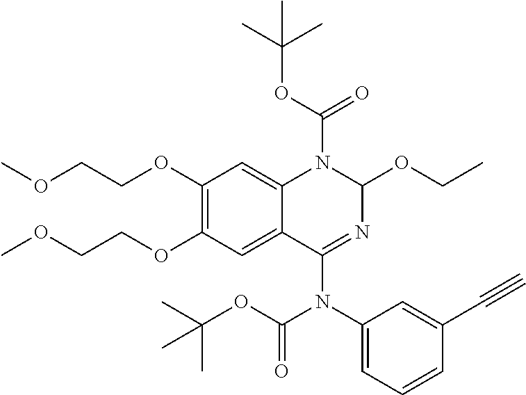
C1(OCCOC)=C(OCCOC)C=C2C(=C1)N(C(OC(C)(C)C)=O)C(OCC)N=C2N(C1=CC=CC(C#C)=C1)C(OC(C)(C)C)=O
